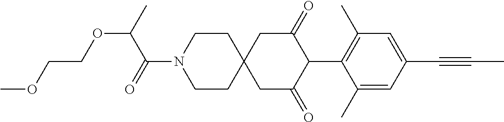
C1CN(C(=O)C(OCCOC)C)CCC12CC(=O)C(C1=C(C)C=C(C#CC)C=C1C)C(=O)C2
